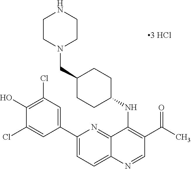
C1(C2=CC(Cl)=C(O)C(Cl)=C2)=CC=C2C(=N1)C(NC1CCC(CN3CCNCC3)CC1)=C(C(=O)C)C=N2
